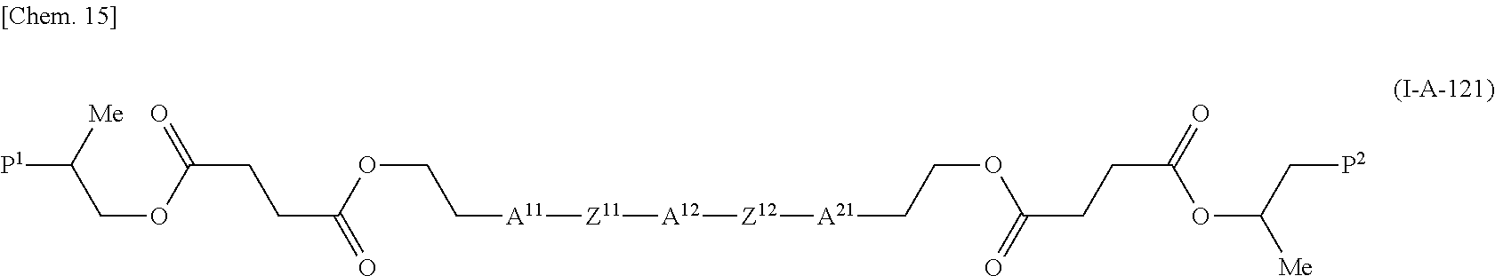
[P1]C(COC(CCC(=O)OCC[A11][Z11][A12][Z12][A21]CCOC(CCC(=O)OC(C[P2])[Me])=O)=O)[Me]
